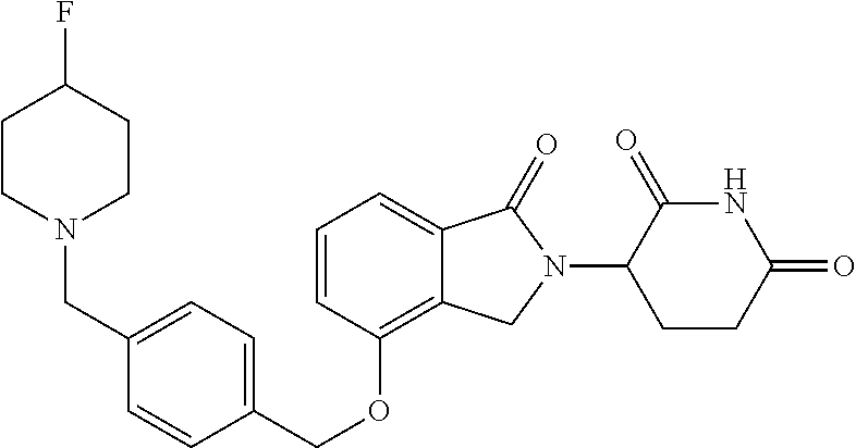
C(OC1=C2C(=CC=C1)C(=O)N(C1C(=O)NC(=O)CC1)C2)C1=CC=C(CN2CCC(F)CC2)C=C1
